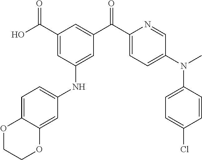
C1(C(O)=O)=CC(NC2=CC=C3C(=C2)OCCO3)=CC(C(C2=CC=C(N(C)C3=CC=C(Cl)C=C3)C=N2)=O)=C1
